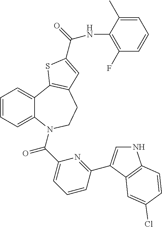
C1=CC=C2C(=C1)C1=C(CCN2C(C2=CC=CC(C3=CNC4=C3C=C(Cl)C=C4)=N2)=O)C=C(C(=O)NC2=C(F)C=CC=C2C)S1
